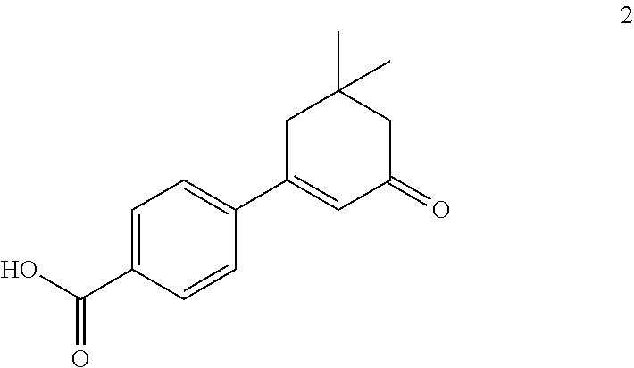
C1=C(C(O)=O)C=CC(C2=CC(=O)CC(C)(C)C2)=C1
